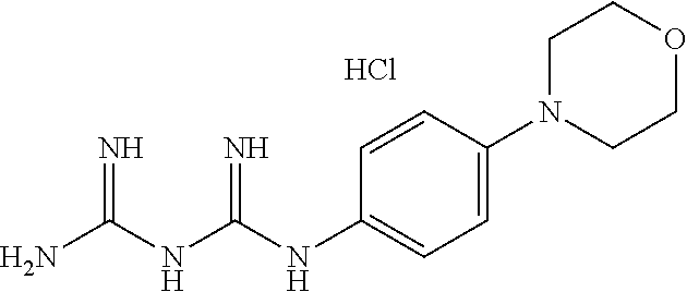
NC(NC(NC1=CC=C(N2CCOCC2)C=C1)=N)=N.Cl
